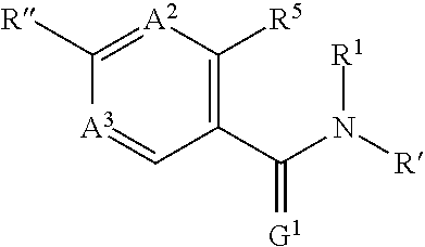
C1(C(N([R])[R1])=[G1])=C([R5])[A2]=C([R])[A3]=C1
